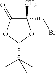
C1(C)(CBr)C(=O)OC(C(C)(C)C)O1
